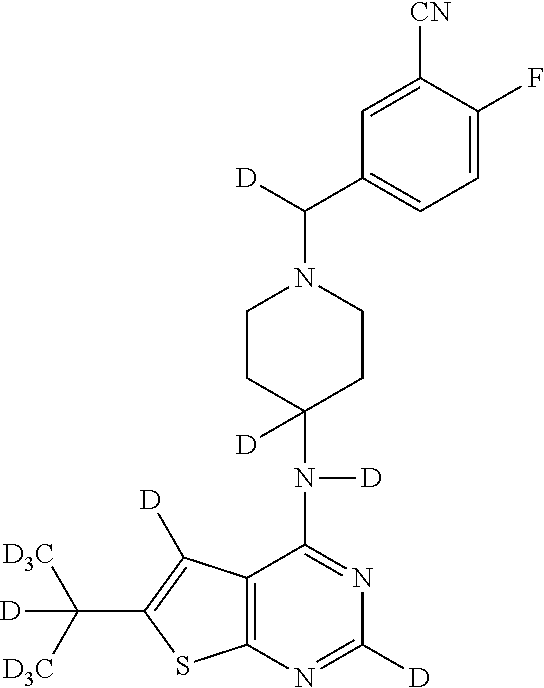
C12=C(N=C([D])N=C1N([D])C1([D])CCN(C([D])C3=CC=C(F)C([CN])=C3)CC1)SC(C([D3C])([D3C])[D])=C2[D]
